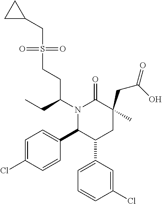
N1(C(CC)CCS(CC2CC2)(=O)=O)C(C2=CC=C(Cl)C=C2)C(C2=CC=CC(Cl)=C2)CC(CC(O)=O)(C)C1=O
